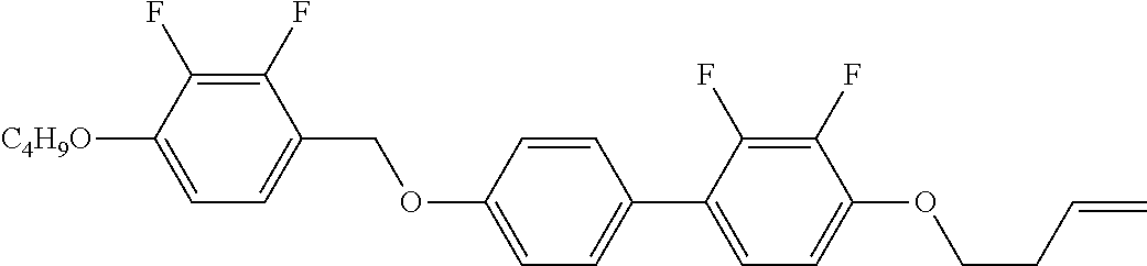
C1(F)=C(F)C([C4H9O])=CC=C1COC1=CC=C(C2=CC=C(OCCC=C)C(F)=C2F)C=C1
